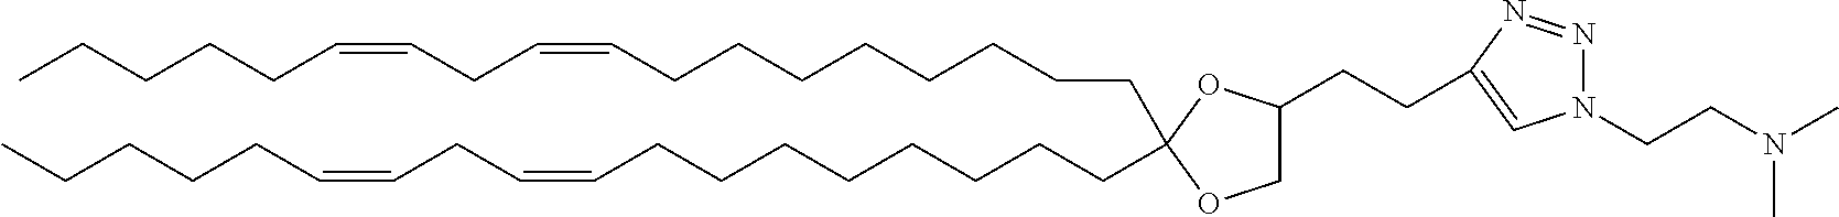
C(CCCCC=CCC=CCCCCC)CCCC1(CCCCCCCCC=CCC=CCCCCC)OC(CCC2=CN(CCN(C)C)N=N2)CO1
